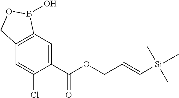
C1=C(C(OCC=C[Si](C)(C)C)=O)C(Cl)=CC2=C1B(O)OC2
